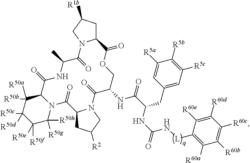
C12CC([R1b])CN1C(=O)C(C)NC(=O)C1C([R50b])([R50a])C([R50c])([R50d])C([R50f])([R50e])C([R50h])([R50g])N1C(=O)C1CC([R2])CN1C(=O)C(NC(C(NC(=O)N[L]C1=C([R60a])C([R60b])=C([R60c])C([R60d])=C1[R60e])CC1=CC([R5c])=C([R5b])C([R5a])=C1)=O)COC2=O
